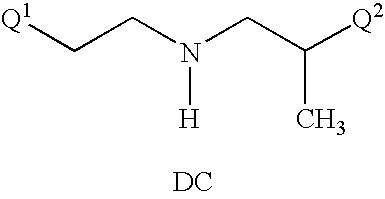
[Q1]CCN(CC([Q2])C)[H].[DC]
